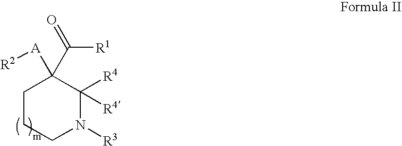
C1CCN([R3])C([R4])([R4])C1([A][R2])C([R1])=O
